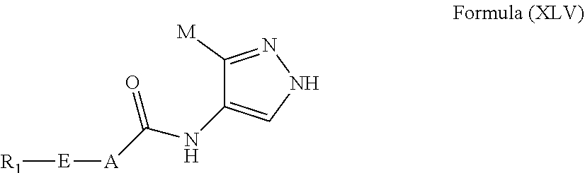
C1([M])=NNC=C1NC([A][E][R1])=O
